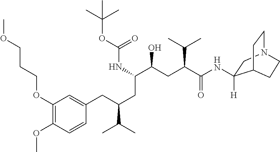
C1(OCCCOC)=C(OC)C=CC(CC(CC(C(CC(C(NC2([H])CN3CCC2CC3)=O)C(C)C)O)NC(=O)OC(C)(C)C)C(C)C)=C1
